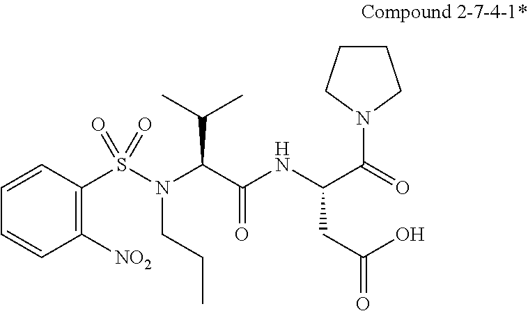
C1=CC=CC([NO2])=C1S(N(CCC)C(C(=O)NC(CC(O)=O)C(=O)N1CCCC1)C(C)C)(=O)=O
